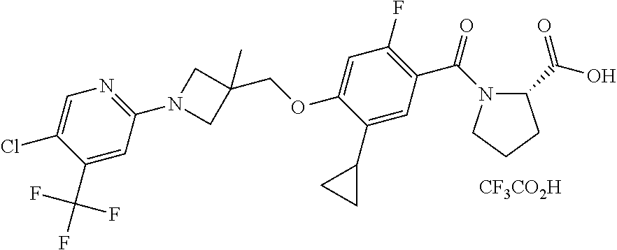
[CF3CO2H].C1CCC(C(=O)O)N1C(=O)C1=C(F)C=C(OCC2(C)CN(C3=NC=C(Cl)C(C(F)(F)F)=C3)C2)C(C2CC2)=C1
